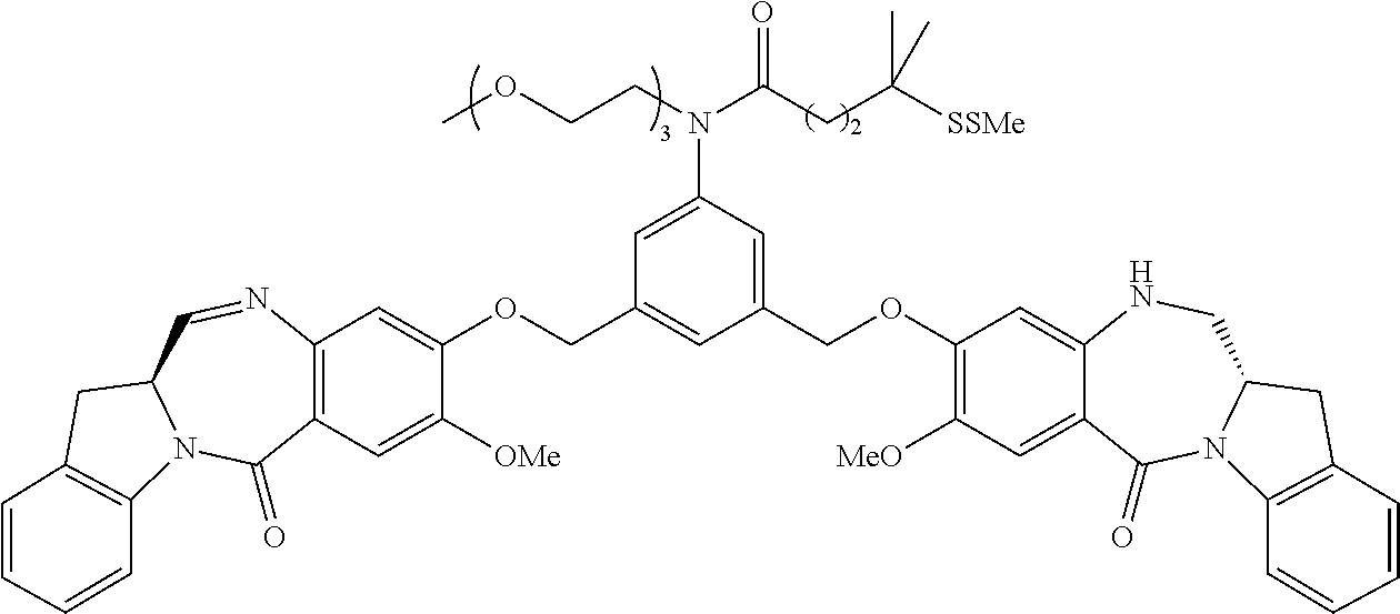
C12=C(C=C([OMe])C(OCC3=CC(COC4=C([MeO])C=C5C(=C4)NCC4N(C5=O)C5=C(C4)C=CC=C5)=CC(N(C(CC([SSMe])(C)C)=O)CCOC)=C3)=C1)C(=O)N1C(C=N2)CC2=C1C=CC=C2
